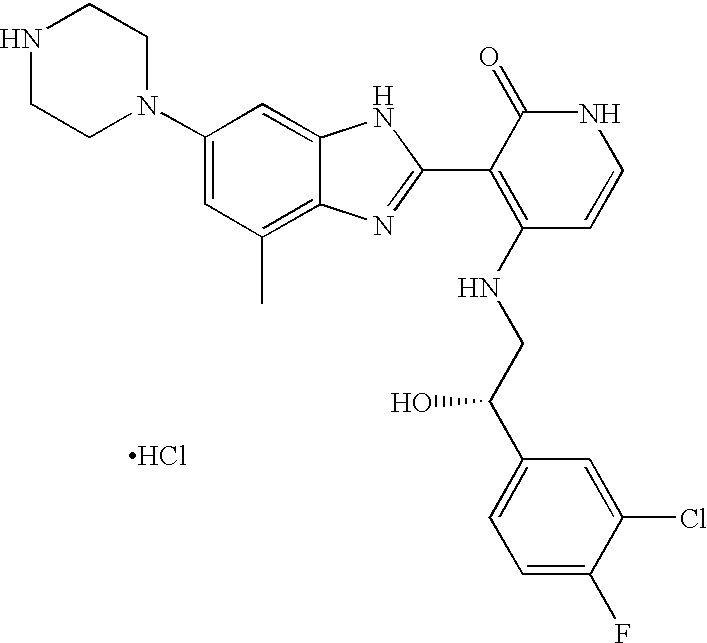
N1CCN(C2=CC(C)=C3C(=C2)NC(C2=C(NCC(C4=CC=C(F)C(Cl)=C4)O)C=CNC2=O)=N3)CC1.Cl
